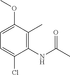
C1=C(Cl)C(NC(=O)C)=C(C)C(OC)=C1
